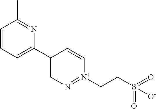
C1=CC=C(C2=CN=[N+](CCS(=O)(=O)[O-])C=C2)N=C1C
